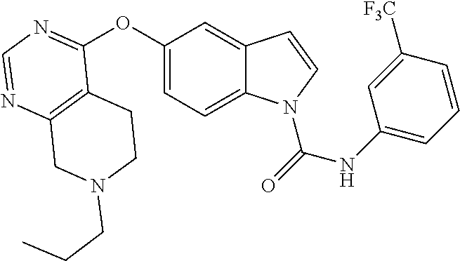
C12=C(N=CN=C1OC1=CC=C3C(=C1)C=CN3C(=O)NC1=CC=CC([F3C])=C1)CN(CCC)CC2
